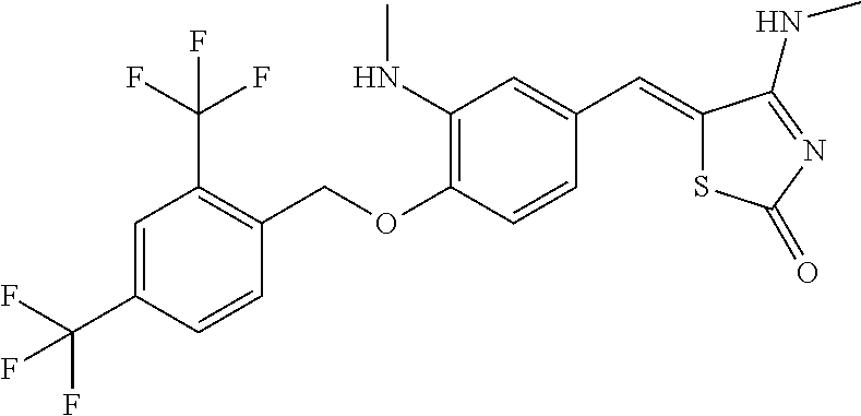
C1(C=C2SC(=O)N=C2NC)=CC(NC)=C(OCC2=C(C(F)(F)F)C=C(C(F)(F)F)C=C2)C=C1
